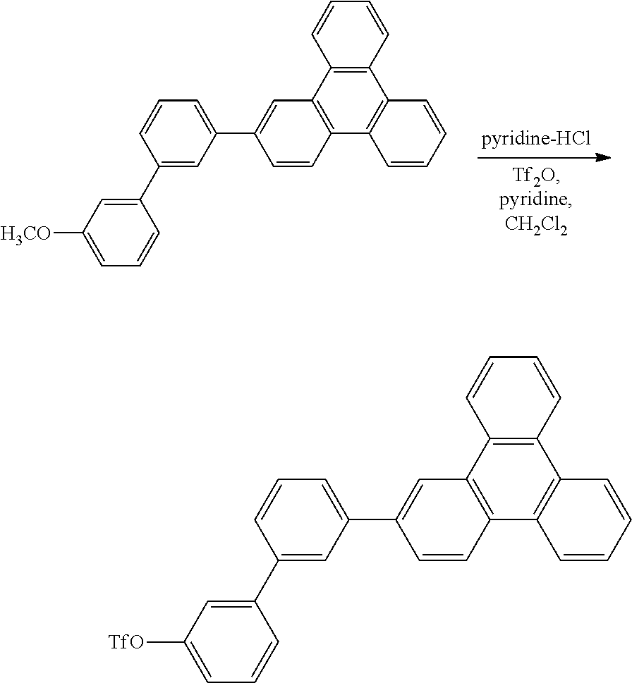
C1(C2=CC([H3CO])=CC=C2)=CC(C2=CC3=C(C=C2)C2=C(C4=C3C=CC=C4)C=CC=C2)=CC=C1.C1(C2=CC([TfO])=CC=C2)=CC(C2=CC3=C(C=C2)C2=C(C4=C3C=CC=C4)C=CC=C2)=CC=C1
